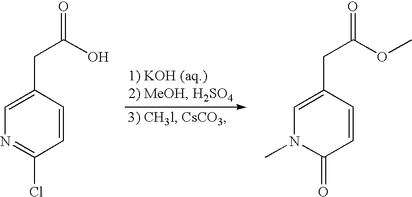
C1=C(CC(=O)O)C=CC(Cl)=N1.C1=C(CC(=O)OC)C=CC(=O)N1C
